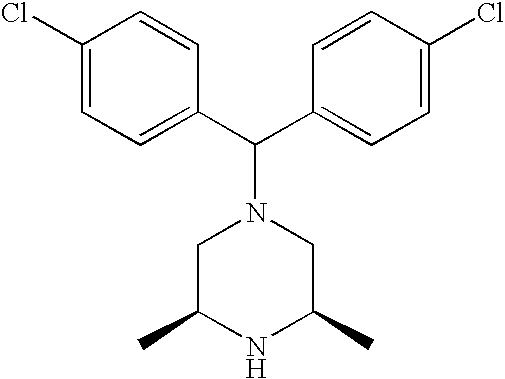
C1(C(C2=CC=C(Cl)C=C2)N2CC(C)NC(C)C2)=CC=C(Cl)C=C1
